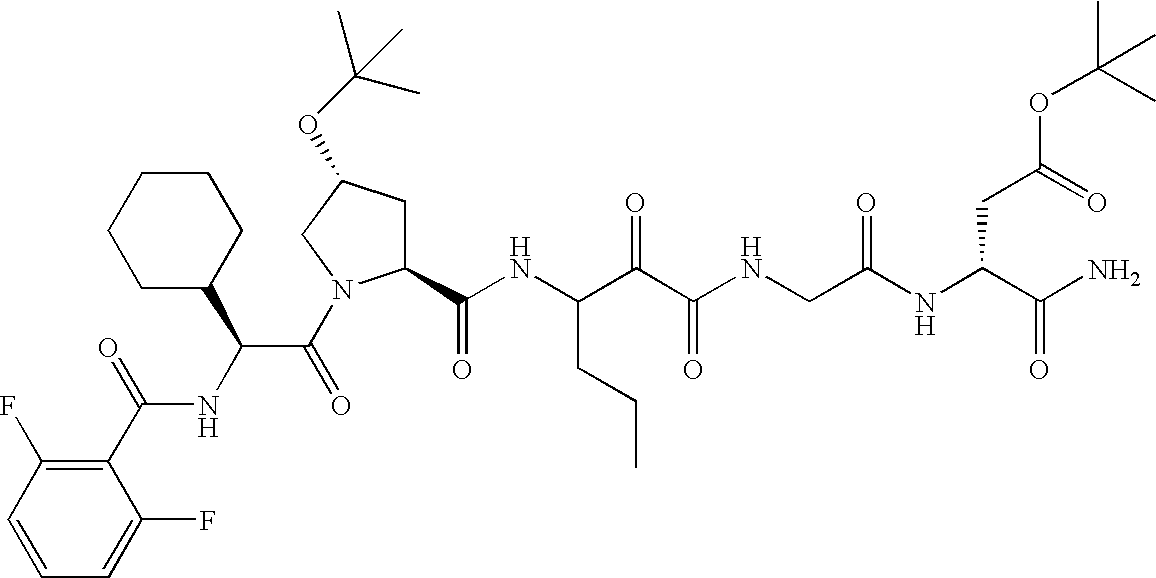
C1(F)=CC=CC(F)=C1C(NC(C(=O)N1C(C(NC(C(C(NCC(NC(C(N)=O)CC(=O)OC(C)(C)C)=O)=O)=O)CCC)=O)CC(OC(C)(C)C)C1)C1CCCCC1)=O
